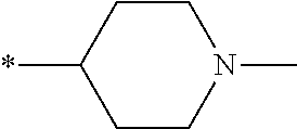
C1CC(*)CCN1C
